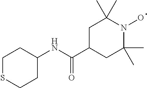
C1(NC(C2CC(C)(C)N(O)C(C)(C)C2)=O)CCSCC1
